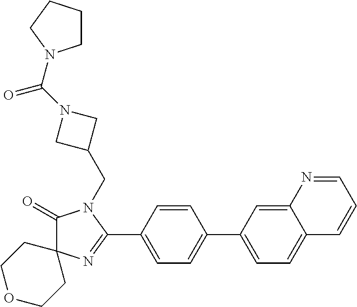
C1(=O)C2(N=C(C3=CC=C(C4=CC=C5C(=C4)N=CC=C5)C=C3)N1CC1CN(C(=O)N3CCCC3)C1)CCOCC2
